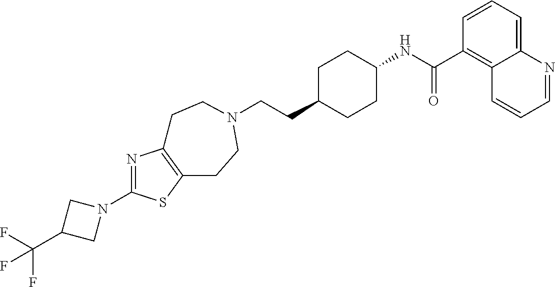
N1(C2=NC3=C(S2)CCN(CCC2CCC(NC(C4=C5C(=CC=C4)N=CC=C5)=O)CC2)CC3)CC(C(F)(F)F)C1
